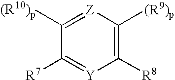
C1([(R10)p])=[Z]C([(R9)p])=C([R8])[Y]=C1[R7]
